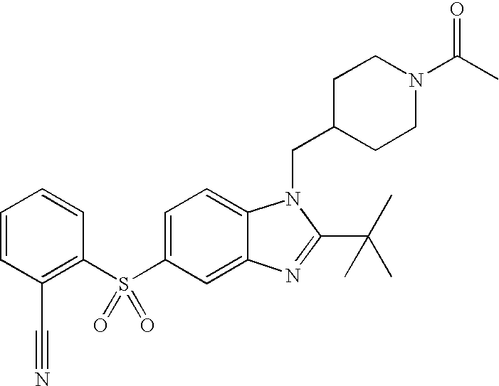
C1=C(S(C2=C(C#N)C=CC=C2)(=O)=O)C=C2C(=C1)N(CC1CCN(C(=O)C)CC1)C(C(C)(C)C)=N2
